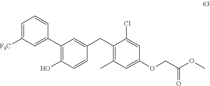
C1=C([F3C])C=C(C2=C(O)C=CC(CC3=C(C)C=C(OCC(OC)=O)C=C3Cl)=C2)C=C1
